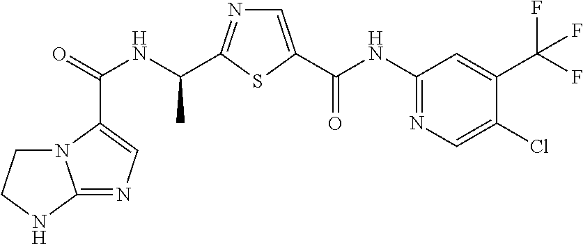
C(=O)(NC(C)C1=NC=C(C(NC2=NC=C(Cl)C(C(F)(F)F)=C2)=O)S1)C1=CN=C2N1CCN2
